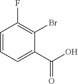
C1=CC=C(C(O)=O)C(Br)=C1F
